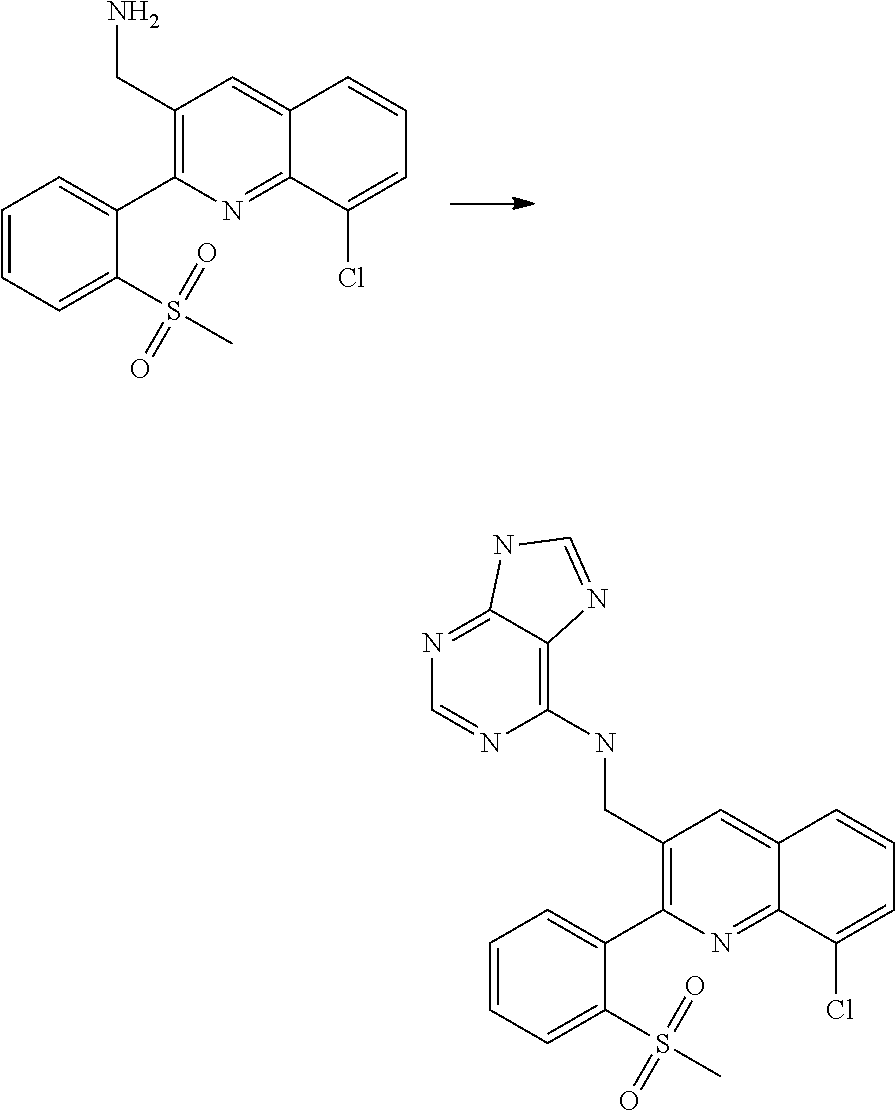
C12=CC(CN)=C(C3=CC=CC=C3S(C)(=O)=O)N=C1C(Cl)=CC=C2.N(C1=C2C(=NC=N1)NC=N2)CC1=C(C2=CC=CC=C2S(C)(=O)=O)N=C2C(=C1)C=CC=C2Cl
